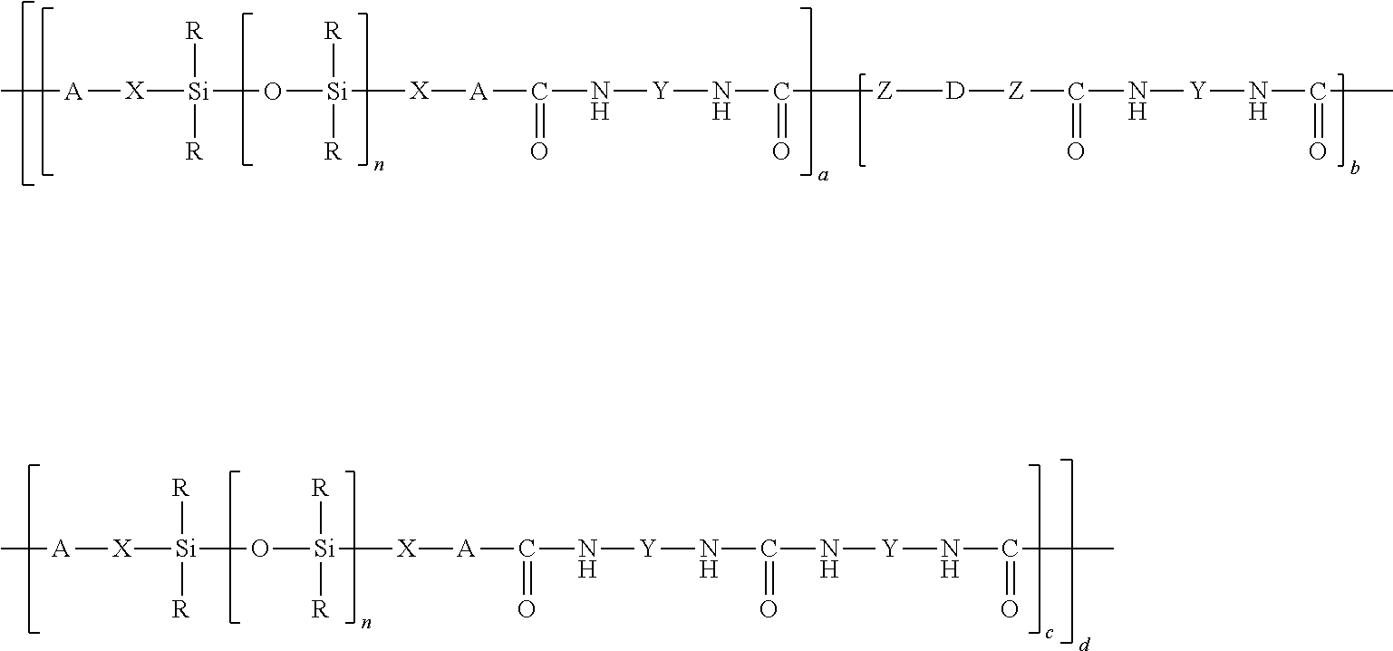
C[A][X][Si]([R])([R])O[Si]([R])([R])[X][A]C(=O)N[Y]NC(=O)[Z][D][Z]C(=O)N[Y]NC(=O)C.C[A][X][Si]([R])([R])O[Si]([R])([R])[X][A]C(=O)N[Y]NC(=O)N[Y]NC(=O)C
